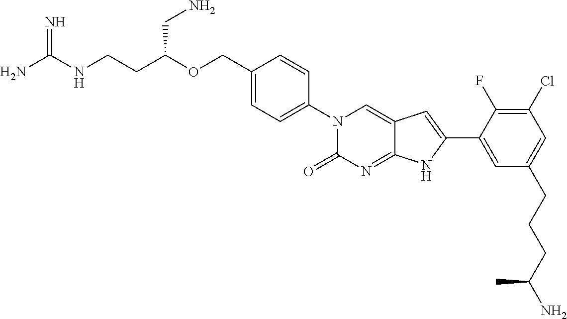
C(CC(OCC1=CC=C(N2C(=O)N=C3C(=C2)C=C(C2=CC(CCCC(N)C)=CC(Cl)=C2F)N3)C=C1)CN)NC(N)=N
